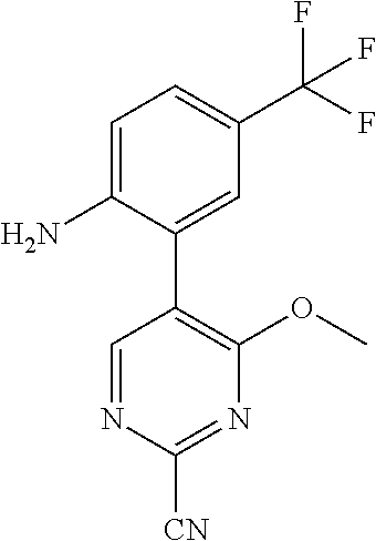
C1=C(N)C(C2=C(OC)N=C([CN])N=C2)=CC(C(F)(F)F)=C1
